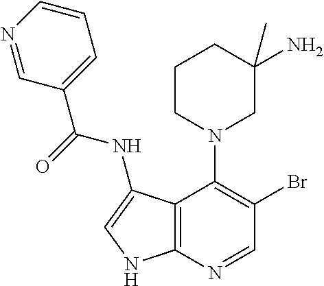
C12=C(N=CC(Br)=C1N1CC(N)(C)CCC1)NC=C2NC(=O)C1=CC=CN=C1
